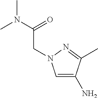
NC1=CN(CC(N(C)C)=O)N=C1C
